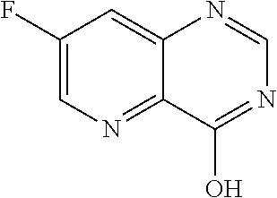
C1(F)=CN=C2C(=C1)N=CN=C2O
